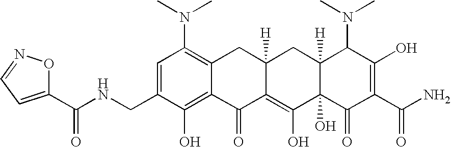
N(CC1=CC(N(C)C)=C2C(=C1O)C(=O)C1=C(O)C3(O)C([H])(CC1([H])C2)C(N(C)C)C(O)=C(C(N)=O)C3=O)C(C1=CC=NO1)=O
